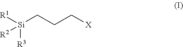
[R1][Si]([R2])([R3])CCC[X]
